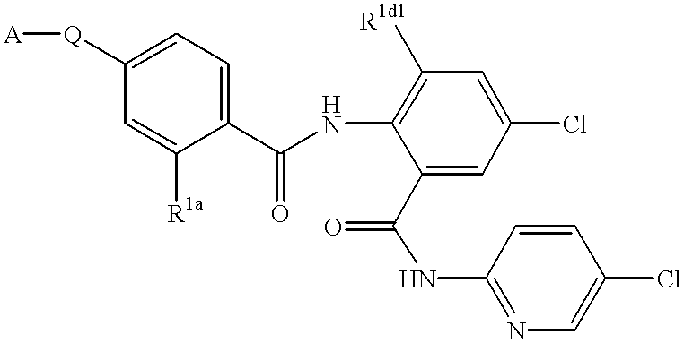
[A][Q]C1=CC=C(C(NC2=C([R1d1])C=C(Cl)C=C2C(NC2=NC=C(Cl)C=C2)=O)=O)C([R1a])=C1
